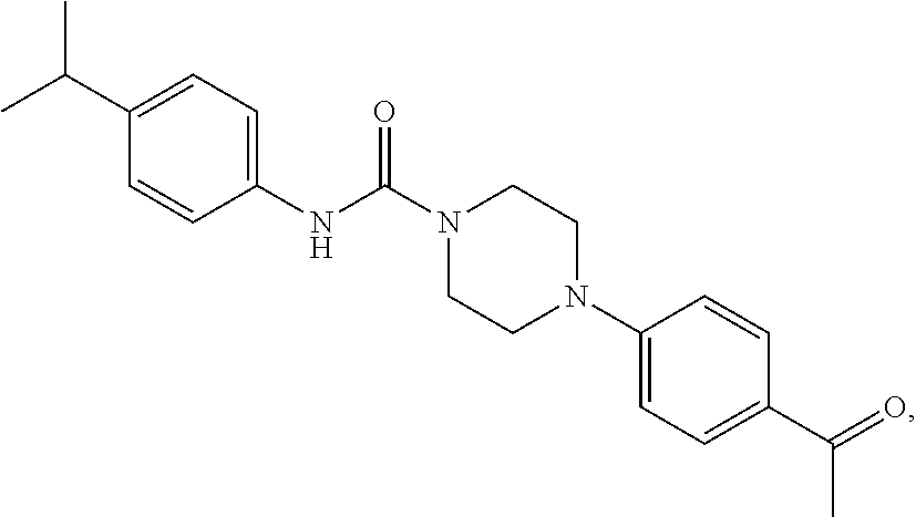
C1(NC(N2CCN(C3=CC=C(C(=O)C)C=C3)CC2)=O)=CC=C(C(C)C)C=C1
